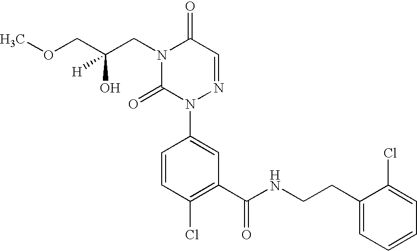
C(C(CN1C(=O)N(C2=CC(C(NCCC3=CC=CC=C3Cl)=O)=C(Cl)C=C2)N=CC1=O)(O)[H])OC
